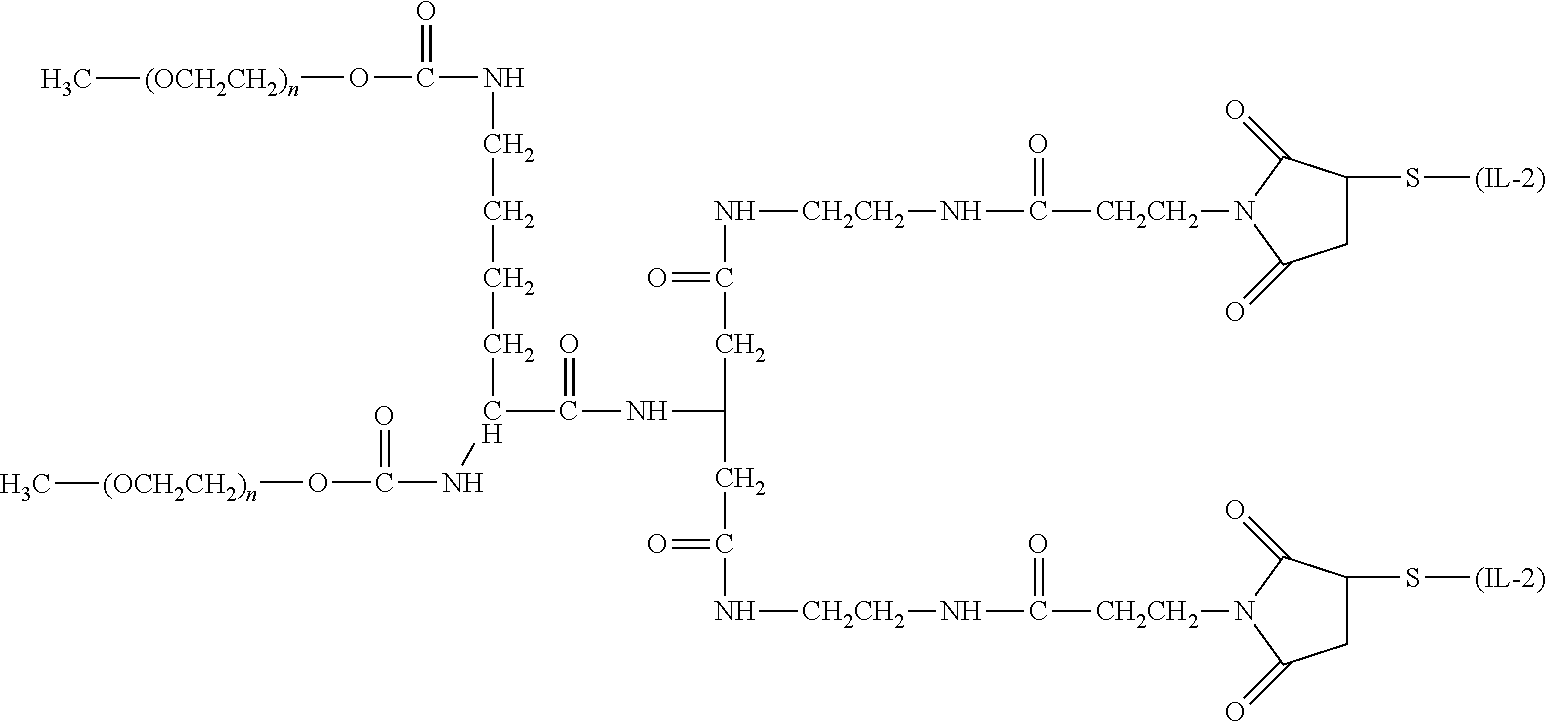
N([CH2CH2]NC(=O)[CH2CH2]N1C(=O)CC(S[(IL-2)])C1=O)C(CC(CC(=O)N[CH2CH2]NC(=O)[CH2CH2]N1C(=O)CC(S[(IL-2)])C1=O)NC(=O)C(CCCCNC(O[(OCH2CH2)n]C)=O)NC(=O)O[(OCH2CH2)n]C)=O
